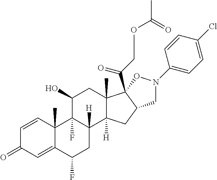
C1=CC2(C)C(=CC1=O)C(F)CC1([H])C2(F)C(O)CC2(C)C1([H])CC1C2(C(COC(C)=O)=O)ON(C2=CC=C(Cl)C=C2)C1
